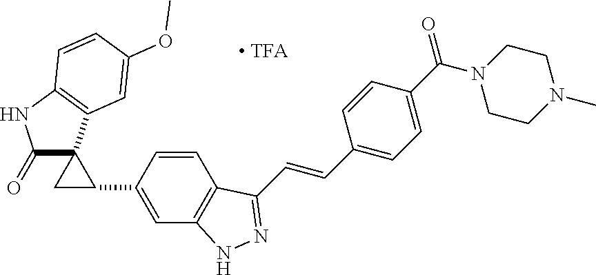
C12=C(C=C(C3CC34C(=O)NC3=C4C=C(OC)C=C3)C=C1)NN=C2C=CC1=CC=C(C(=O)N2CCN(C)CC2)C=C1
